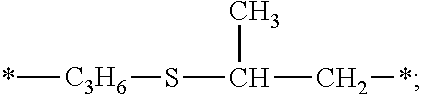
*[C3H6]SC(C)C*
